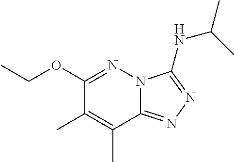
C12=NN=C(NC(C)C)N1N=C(OCC)C(C)=C2C
